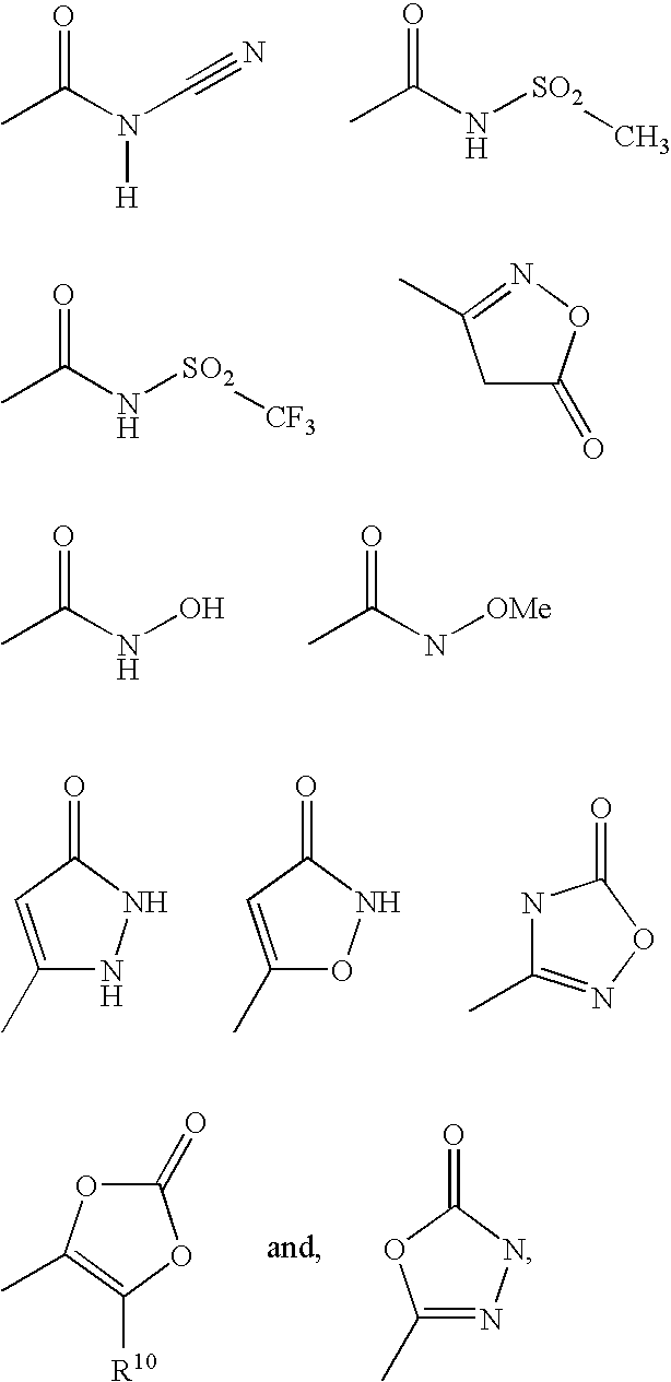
N(C(C)=O)([H])C#N.N(C(C)=O)[SO2]C.N(C(C)=O)[SO2][CF3].C1C(=O)ON=C1C.N(C(C)=O)O.N(C(C)=O)[OMe].C1(C)=CC(=O)NN1.C1(C)=CC(=O)NO1.N1C(C)=NOC1=O.C1(C)=NNC(=O)O1.C1(=O)OC(C)=C([R10])O1
